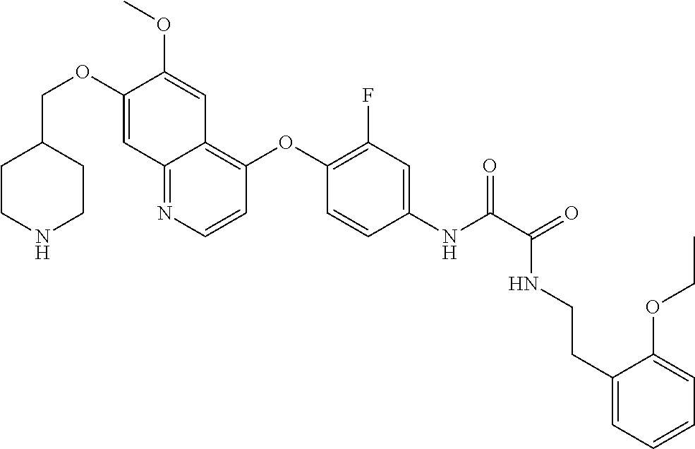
C1CNCCC1COC1=CC2=NC=CC(OC3=C(F)C=C(NC(=O)C(NCCC4=CC=CC=C4OCC)=O)C=C3)=C2C=C1OC
